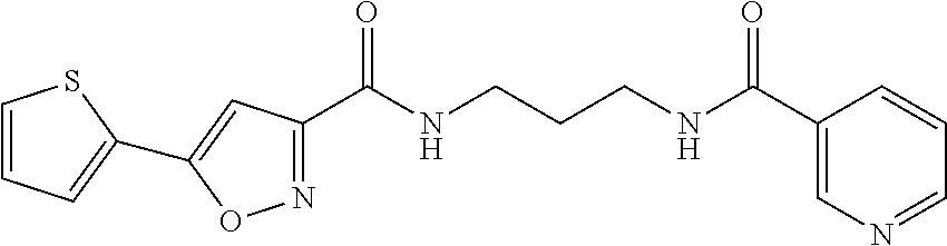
C1(C(NCCCNC(C2=CN=CC=C2)=O)=O)=NOC(C2=CC=CS2)=C1
